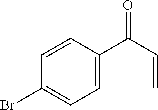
C1(Br)=CC=C(C(C=C)=O)C=C1
